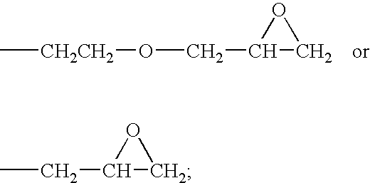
C[CH2CH2]OCC1OC1.CCC1OC1
